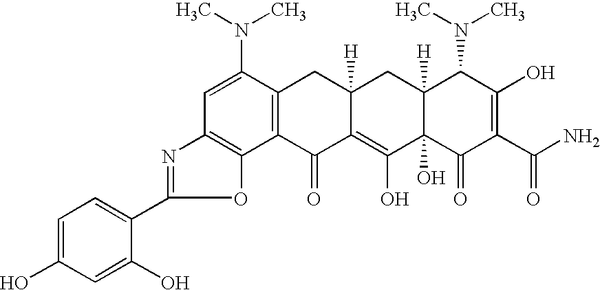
C1=C(N(C)C)C2=C(C3=C1N=C(C1=CC=C(O)C=C1O)O3)C(=O)C1=C(O)C3(O)C([H])(CC1([H])C2)C(N(C)C)C(O)=C(C(N)=O)C3=O
